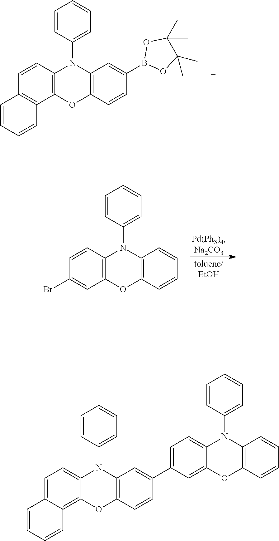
C1=CC2=C(C3=C1N(C1=CC=CC=C1)C1=C(O3)C=CC(B3OC(C)(C)C(C)(C)O3)=C1)C=CC=C2.C1=CC(Br)=CC2=C1N(C1=CC=CC=C1)C1=C(O2)C=CC=C1.C1=C2C(=C3C(=C1)C=CC=C3)OC1=C(N2C2=CC=CC=C2)C=C(C2=CC=C3C(=C2)OC2=C(N3C3=CC=CC=C3)C=CC=C2)C=C1
